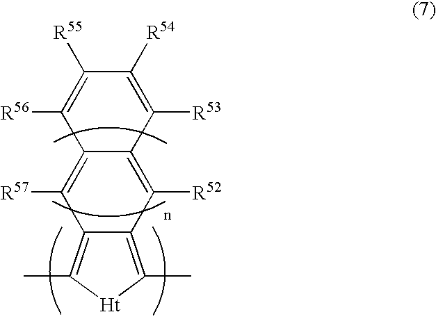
C12=C([R57])C3=C(C)[Ht]C(C)=C3C([R52])=C1C([R53])=C([R54])C([R55])=C2[R56]
